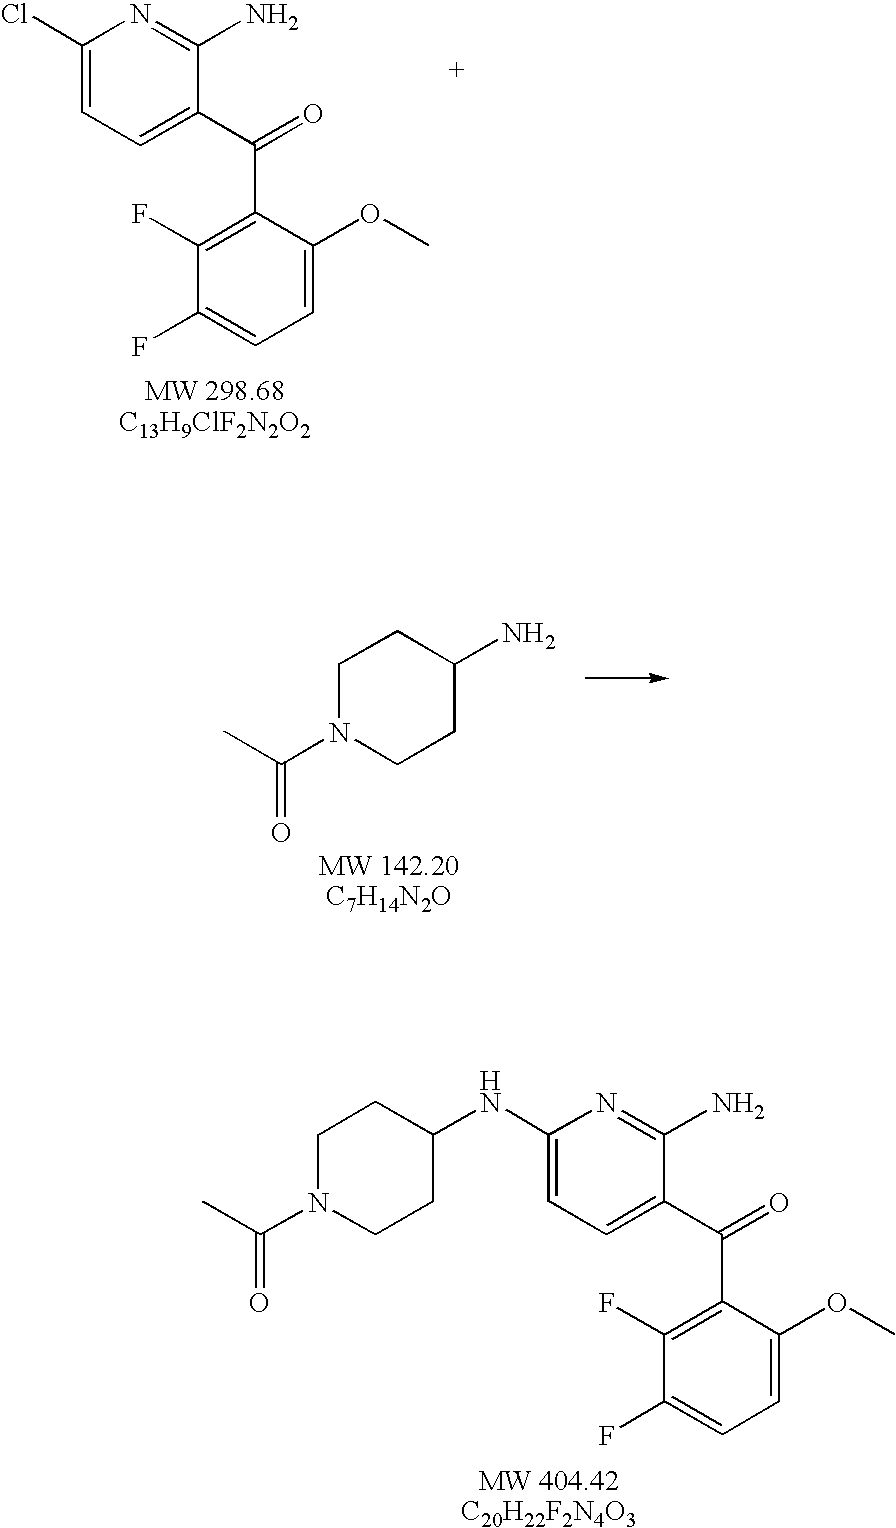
C1(Cl)=CC=C(C(=O)C2=C(F)C(F)=CC=C2OC)C(N)=N1.C1N(C(C)=O)CCC(N)C1.C1(NC2CCN(C(C)=O)CC2)=CC=C(C(=O)C2=C(F)C(F)=CC=C2OC)C(N)=N1
